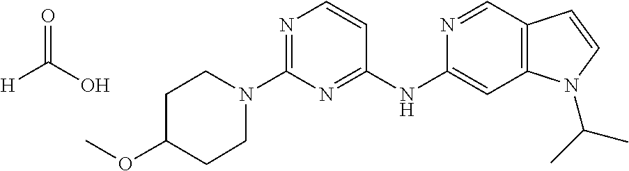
C1(N2CCC(OC)CC2)=NC=CC(NC2=CC3=C(C=N2)C=CN3C(C)C)=N1.O=C(O)[H]
